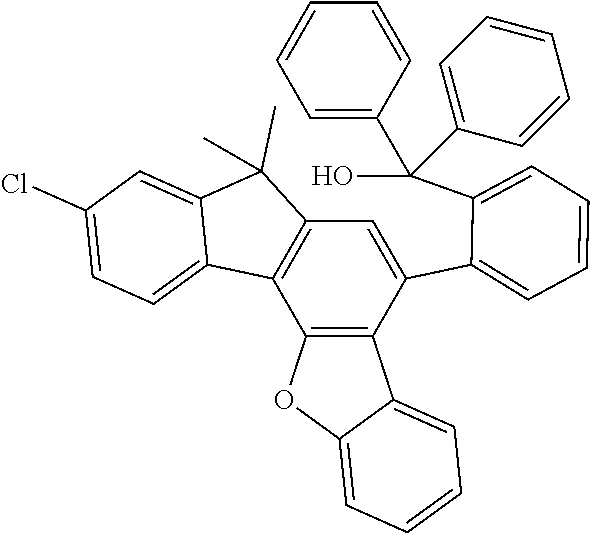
C12=C(C=C(C3=CC=CC=C3C(C3=CC=CC=C3)(C3=CC=CC=C3)O)C3=C1OC1=CC=CC=C31)C(C)(C)C1=CC(Cl)=CC=C21
